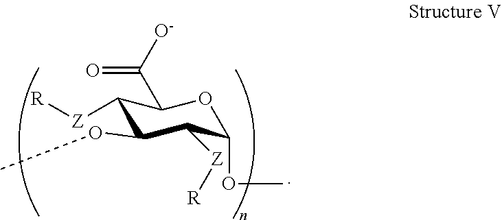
C1([Z][R])C(OC)C([Z][R])C(OC)OC1C([O-])=O
